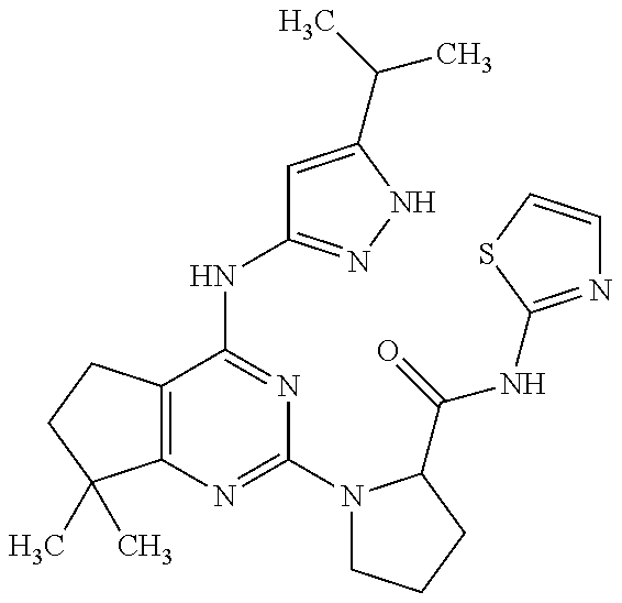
C12=C(C(NC3=NNC(C(C)C)=C3)=NC(N3CCCC3C(=O)NC3=NC=CS3)=N1)CCC2(C)C
